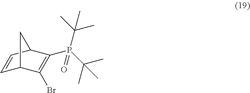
CC(C)(P(C(C)(C)C)(=O)C1=C(Br)C2C=CC1C2)C
